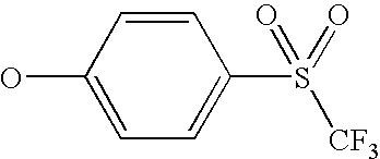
C1(O)=CC=C(S([CF3])(=O)=O)C=C1
